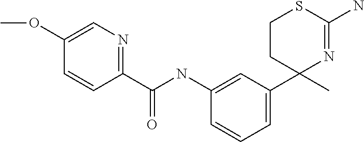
C1(NC(C2=NC=C(OC)C=C2)=O)=CC(C2(C)N=C(N)SCC2)=CC=C1
